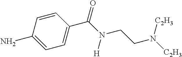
C1=C(C(N([H])CCN([C2H3])[C2H3])=O)C=CC(N)=C1
